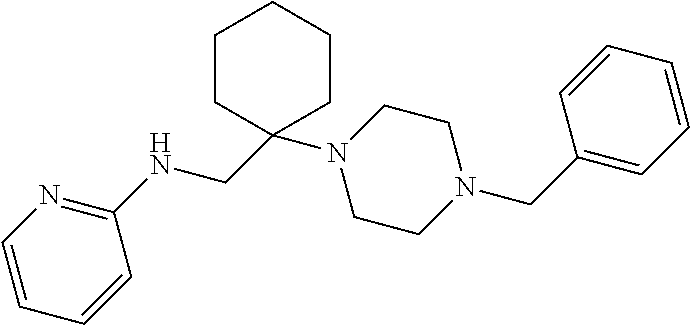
C1=CC=CC(NCC2(N3CCN(CC4=CC=CC=C4)CC3)CCCCC2)=N1
